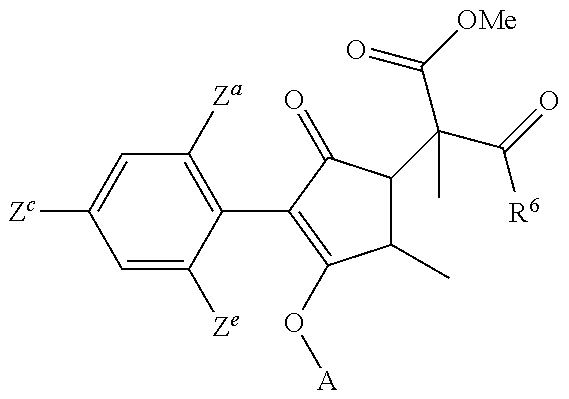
C1=C([Ze])C(C2=C(O[A])C(C)C(C(C([R6])=O)(C([OMe])=O)C)C2=O)=C([Za])C=C1[Zc]
